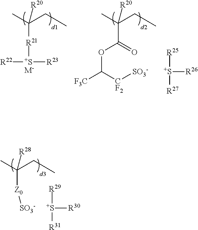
CC(CC)([R28])[Z0][SO3-].[S+]([R30])([R29])[R31].CC(CC)([R20])[R21][S+]([R22])[R23].[M-].CC(CC)([R20])C(=O)OC([F3C])[CF2][SO3-].[R25][S+]([R26])[R27]
